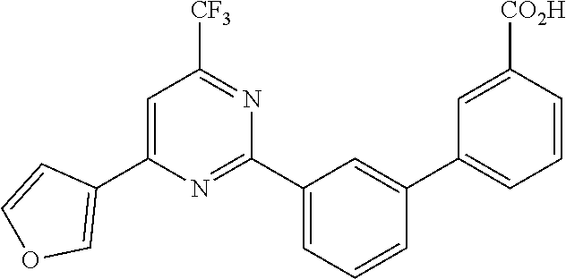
C1(C2=COC=C2)=CC([CF3])=NC(C2=CC=CC(C3=CC=CC([CO2H])=C3)=C2)=N1
